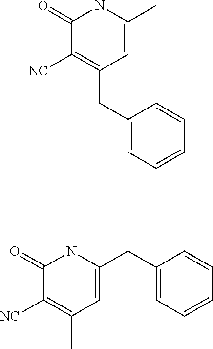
C1(=O)C([NC])=C(CC2=CC=CC=C2)C=C(C)N1.C1(=O)C([NC])=C(C)C=C(CC2=CC=CC=C2)N1
